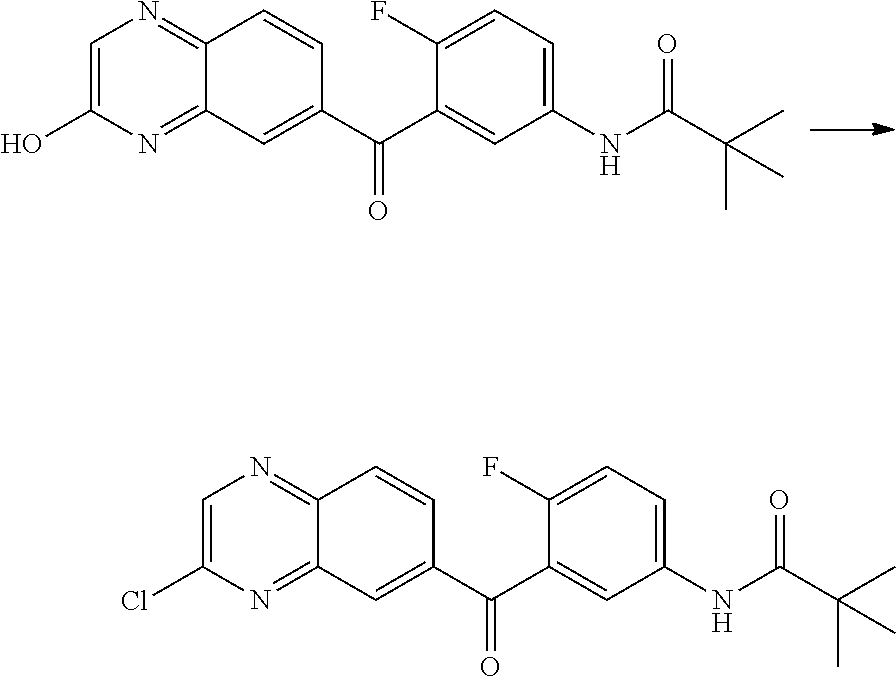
C1=C(O)N=C2C(=N1)C=CC(C(C1=CC(NC(C(C)(C)C)=O)=CC=C1F)=O)=C2.C1=C(Cl)N=C2C(=N1)C=CC(C(C1=CC(NC(C(C)(C)C)=O)=CC=C1F)=O)=C2
